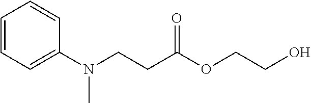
C1=CC=C(N(CCC(OCCO)=O)C)C=C1
